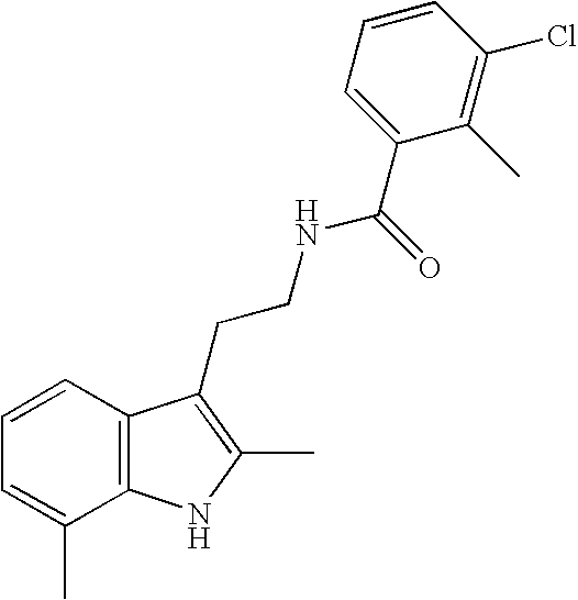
C1=CC2=C(C(C)=C1)NC(C)=C2CCNC(=O)C1=CC=CC(Cl)=C1C
